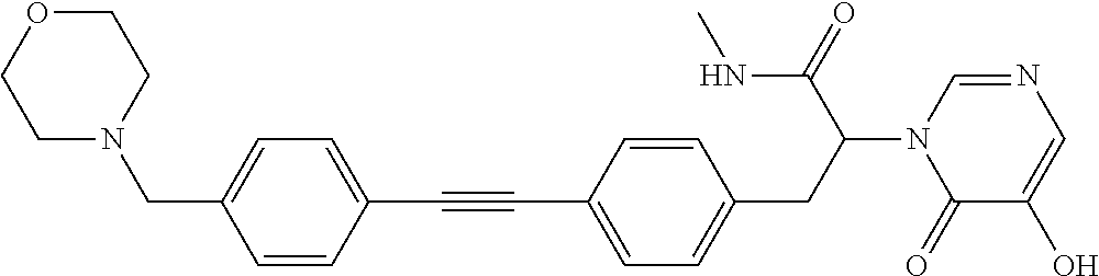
C1(C#CC2=CC=C(CC(C(NC)=O)N3C(=O)C(O)=CN=C3)C=C2)=CC=C(CN2CCOCC2)C=C1
